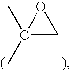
CC1(C)CO1
